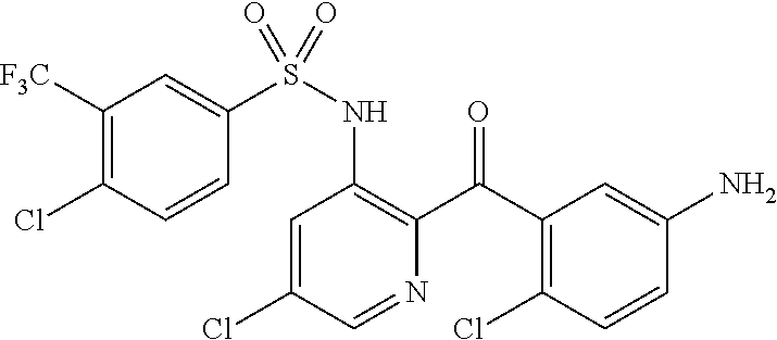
C1=C(Cl)C=NC(C(C2=C(Cl)C=CC(N)=C2)=O)=C1NS(=O)(C1=CC([F3C])=C(Cl)C=C1)=O
